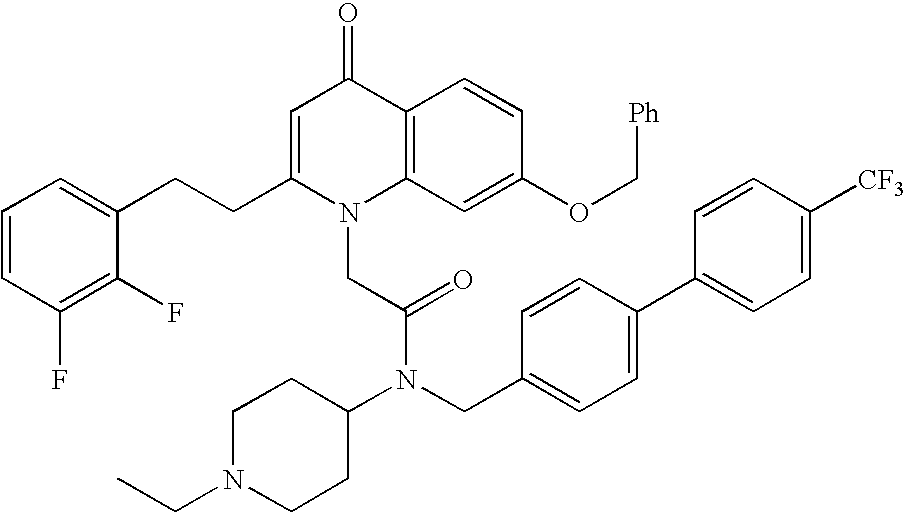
C1=CC(F)=C(F)C(CCC2=CC(=O)C3=C(N2CC(N(CC2=CC=C(C4=CC=C([CF3])C=C4)C=C2)C2CCN(CC)CC2)=O)C=C(OC[Ph])C=C3)=C1
